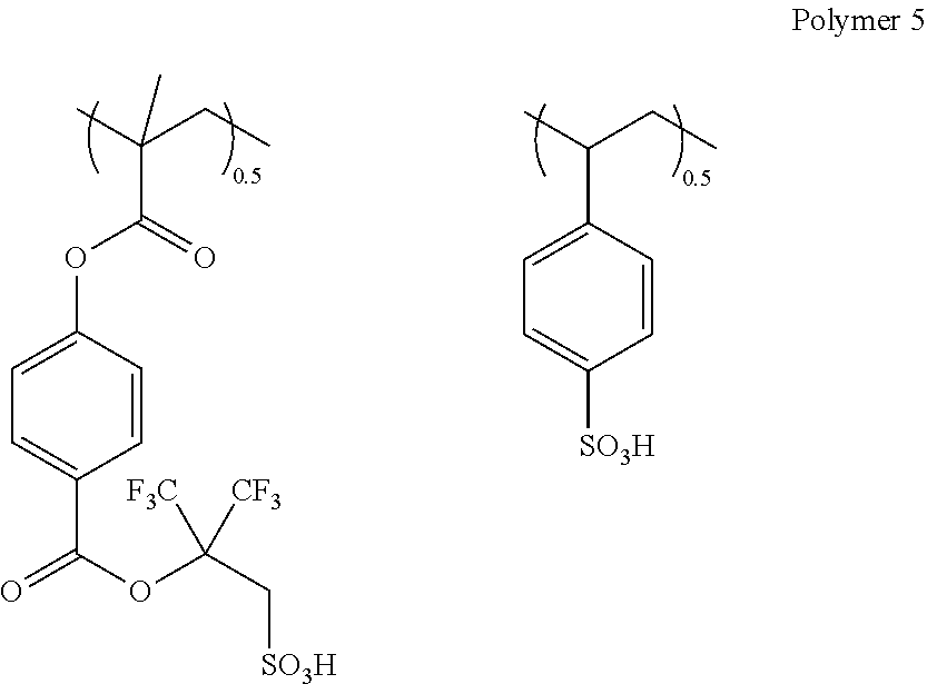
C1(C(C)CC)=CC=C([SO3H])C=C1.C(C(C)(CC)C)(OC1=CC=C(C(=O)OC(C[SO3H])([F3C])[CF3])C=C1)=O
